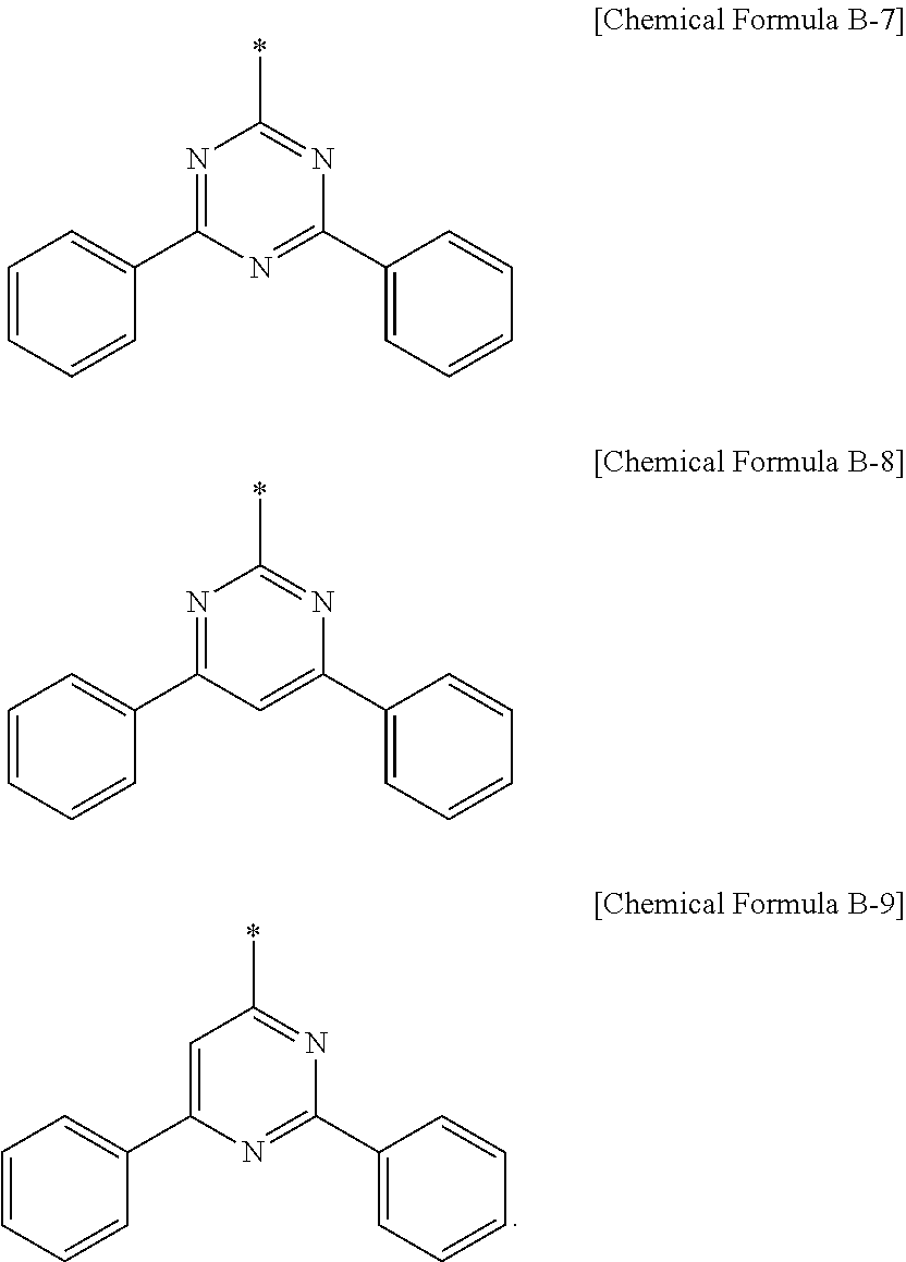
N1=C(C2=CC=CC=C2)N=C(C2=CC=CC=C2)N=C1*.N1=C(C2=CC=CC=C2)C=C(C2=CC=CC=C2)N=C1*.C1=C(C2=CC=CC=C2)N=C(C2=CC=CC=C2)N=C1*
